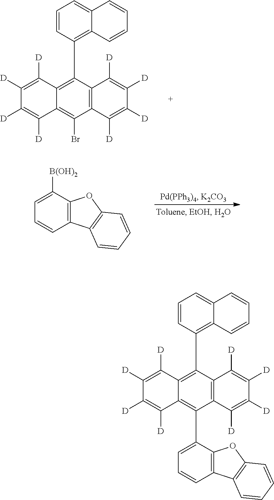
C1([D])=C([D])C([D])=C([D])C2=C(Br)C3=C(C(C4=C5C(=CC=C4)C=CC=C5)=C12)C([D])=C([D])C([D])=C3[D].C1=C([B(OH)2])C2=C(C=C1)C1=C(O2)C=CC=C1.C1([D])=C([D])C([D])=C([D])C2=C(C3=CC=CC4=C3OC3=C4C=CC=C3)C3=C(C(C4=C5C(=CC=C4)C=CC=C5)=C12)C([D])=C([D])C([D])=C3[D]
